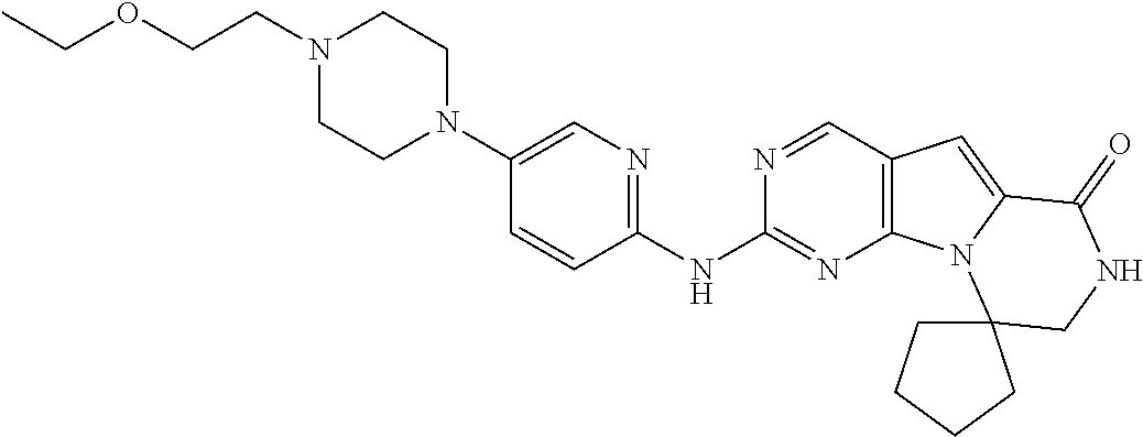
N1(CCOCC)CCN(C2=CN=C(NC3=NC4=C(C=N3)C=C3N4C4(CNC3=O)CCCC4)C=C2)CC1
